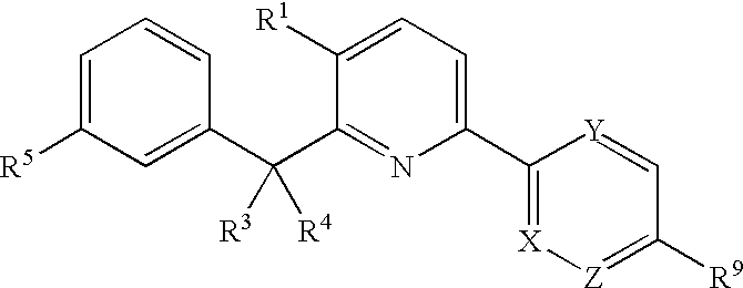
C1(C2=CC=C([R1])C(C(C3=CC([R5])=CC=C3)([R3])[R4])=N2)=[X][Z]=C([R9])C=[Y]1
